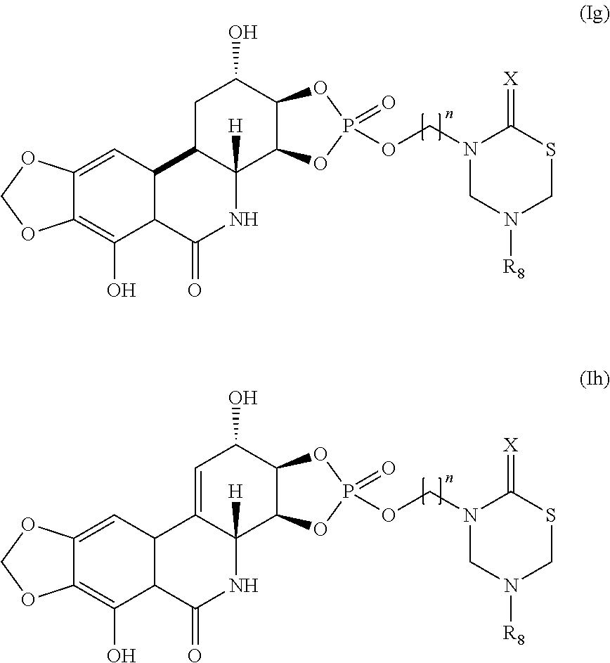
C12=CC3C(C(O)=C1OCO2)C(=O)NC1([H])C3CC(O)C2C1OP(OCN1CN([R8])CSC1=[X])(=O)O2.C12=CC3C(C(O)=C1OCO2)C(=O)NC1([H])C3=CC(O)C2C1OP(=O)(OCN1CN([R8])CSC1=[X])O2
